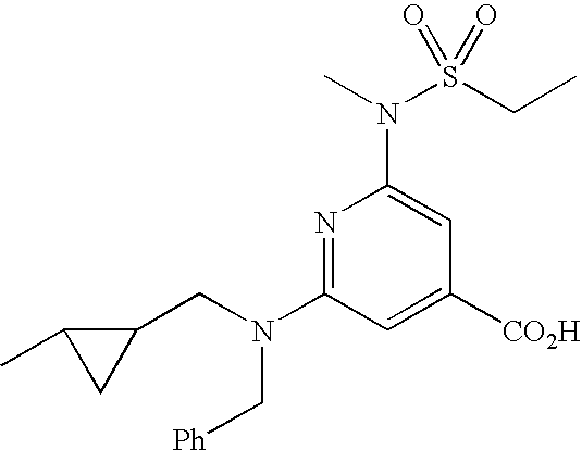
N1=C(N(CC2C(C)C2)C[Ph])C=C([CO2H])C=C1N(C)S(CC)(=O)=O
